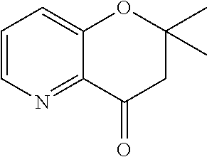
C1=CN=C2C(=C1)OC(C)(C)CC2=O
